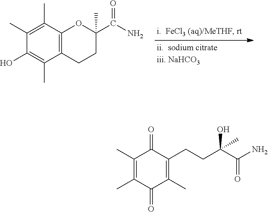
C1(C)=C(C)C2=C(C(C)=C1O)CCC(C(N)=O)(C)O2.C1(C)=C(C)C(=O)C(C)=C(CCC(C(N)=O)(O)C)C1=O
